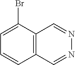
C1=C(Br)C2=C(C=C1)C=NN=C2
